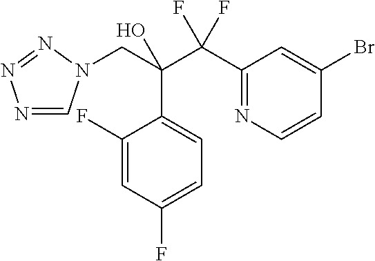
N1=CN(CC(C(C2=NC=CC(Br)=C2)(F)F)(O)C2=CC=C(F)C=C2F)N=N1
